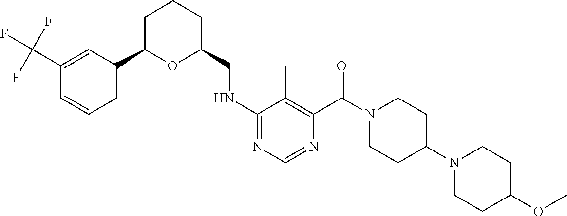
N(C1=NC=NC(C(N2CCC(N3CCC(OC)CC3)CC2)=O)=C1C)CC1CCCC(C2=CC=CC(C(F)(F)F)=C2)O1
